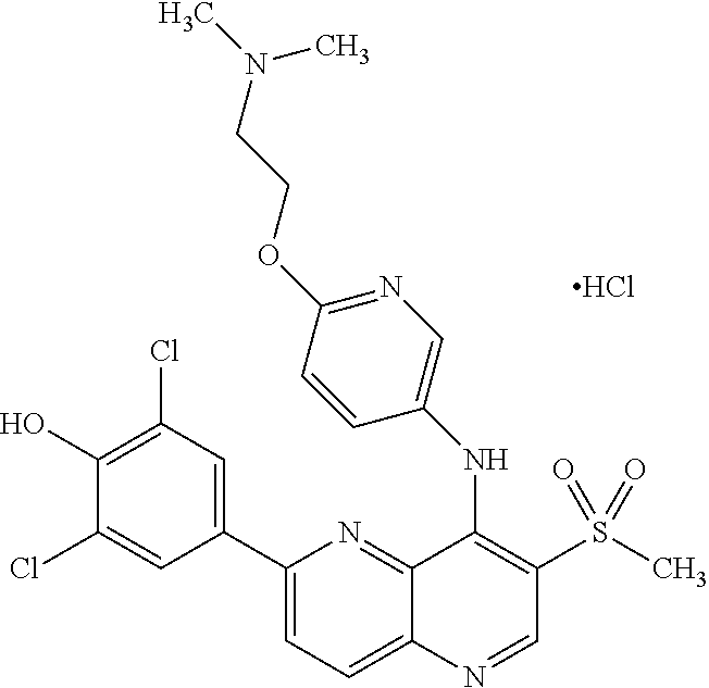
C1(C2=CC(Cl)=C(O)C(Cl)=C2)=CC=C2C(=N1)C(NC1=CN=C(OCCN(C)C)C=C1)=C(S(=O)(C)=O)C=N2.Cl
